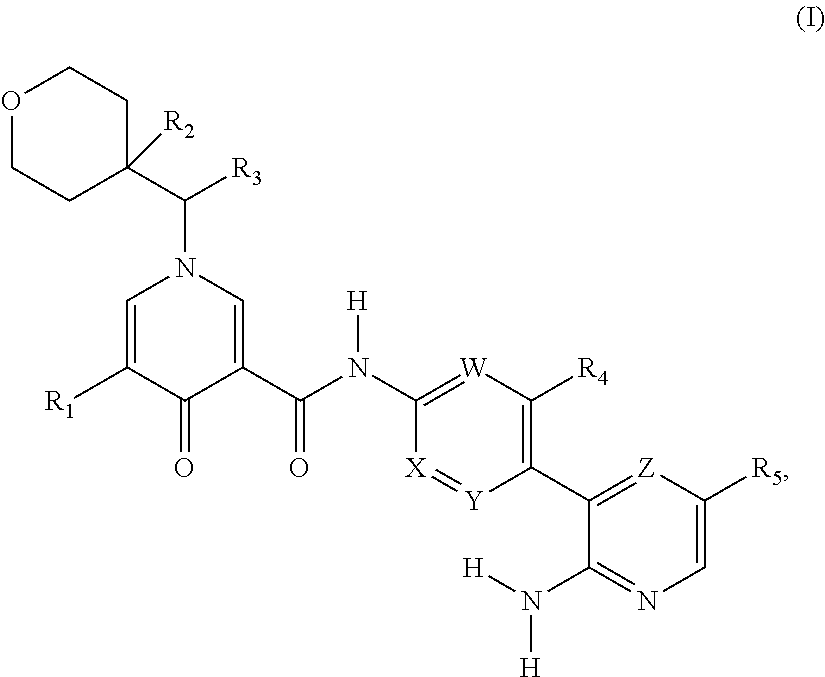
C1(N([H])[H])=NC=C([R5])[Z]=C1C1=C([R4])[W]=C(N(C(C2=CN(C(C3([R2])CCOCC3)[R3])C=C([R1])C2=O)=O)[H])[X]=[Y]1
